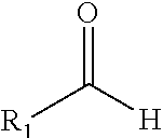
[R1]C([H])=O
